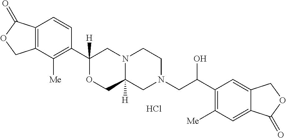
C12=C(C([Me])=C(C3([H])OCC4([H])N(C3)CCN(CC(C3=C([Me])C=C5C(=C3)COC5=O)O)C4)C=C1)COC2=O.Cl
